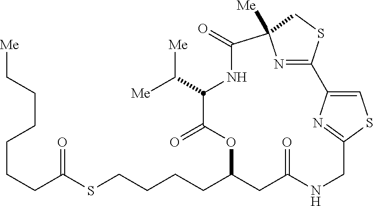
S(CCCCC1CC(=O)NCC2=NC(=CS2)C2=NC([Me])(C(=O)NC(C([Me])[Me])C(=O)O1)CS2)C(=O)CCCCCC[Me]
